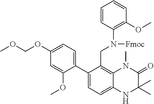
C1(C2=CC=C(OCOC)C=C2OC)=CC=C2C(=C1CN(C1=C(OC)C=CC=C1)[Fmoc])N(C)C(=O)C(C)(C)N2
